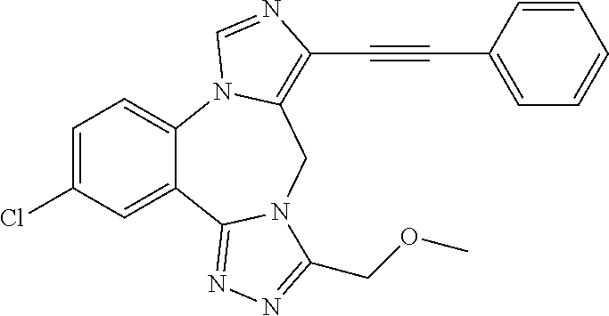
C12=CC=C(Cl)C=C1C1=NN=C(COC)N1CC1=C(C#CC3=CC=CC=C3)N=CN21
